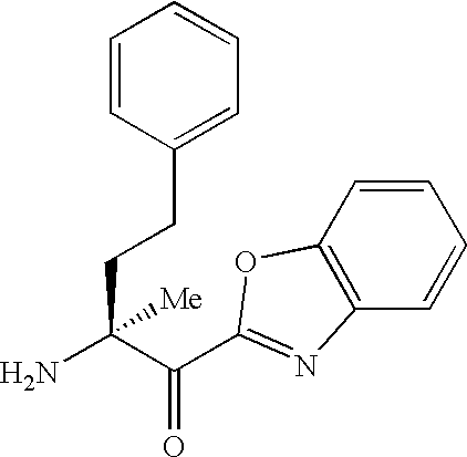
C(C(C(=O)C1=NC2=C(C=CC=C2)O1)(N)[Me])CC1=CC=CC=C1
